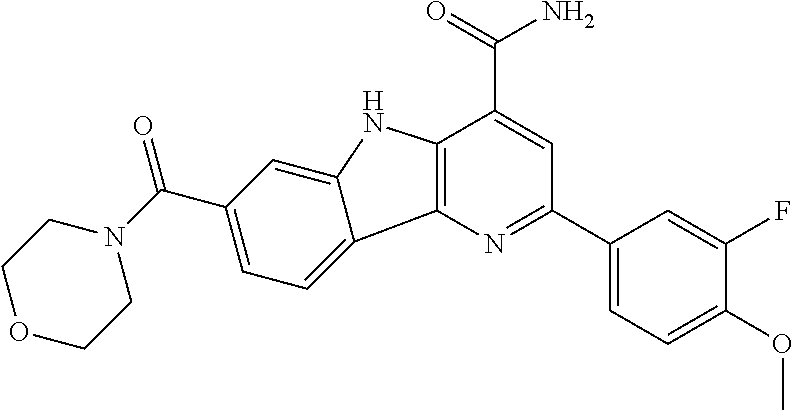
C12=C(N=C(C3=CC=C(OC)C(F)=C3)C=C1C(=O)N)C1=CC=C(C(N3CCOCC3)=O)C=C1N2
